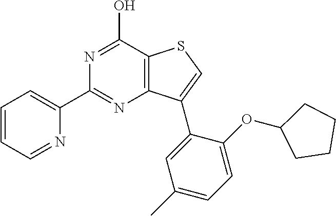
C1(C2=CC=CC=N2)=NC2=C(C(O)=N1)SC=C2C1=CC(C)=CC=C1OC1CCCC1
